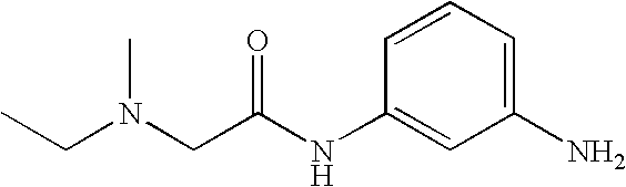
C1=CC=C(N)C=C1NC(CN(CC)C)=O
